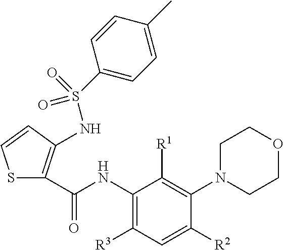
C1(NC(=O)C2=C(NS(C3=CC=C(C)C=C3)(=O)=O)C=CS2)=C([R3])C=C([R2])C(N2CCOCC2)=C1[R1]
